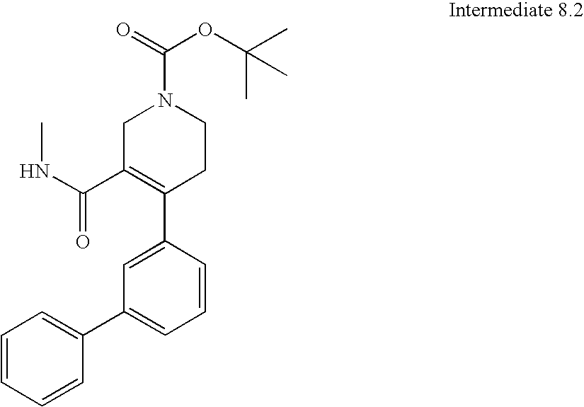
C1=CC(C2=C(C(=O)NC)CN(C(=O)OC(C)(C)C)CC2)=CC(C2=CC=CC=C2)=C1
